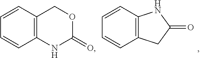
C1=CC2=C(C=C1)NC(=O)OC2.C1=CC2=C(C=C1)CC(=O)N2
